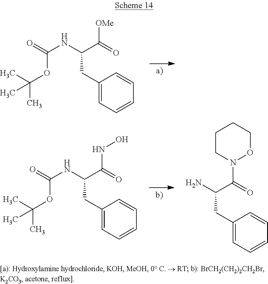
O(C(NC(C(=O)[OMe])CC1=CC=CC=C1)=O)C(C)(C)C.O(C(NC(C(=O)NO)CC1=CC=CC=C1)=O)C(C)(C)C.C1CN(C(=O)C(N)CC2=CC=CC=C2)OCC1
